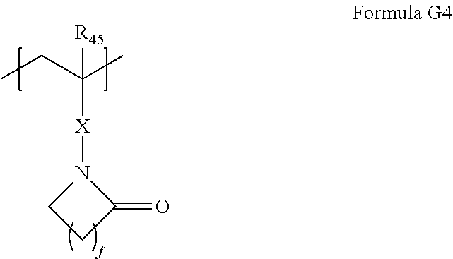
CCC(C)([X]N1CCC1=O)[R45]
